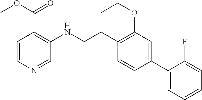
C1=C(F)C(C2=CC3=C(C=C2)C(CNC2=C(C(OC)=O)C=CN=C2)CCO3)=CC=C1
